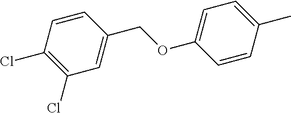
C1(Cl)=C(Cl)C=CC(COC2=CC=C(C)C=C2)=C1
